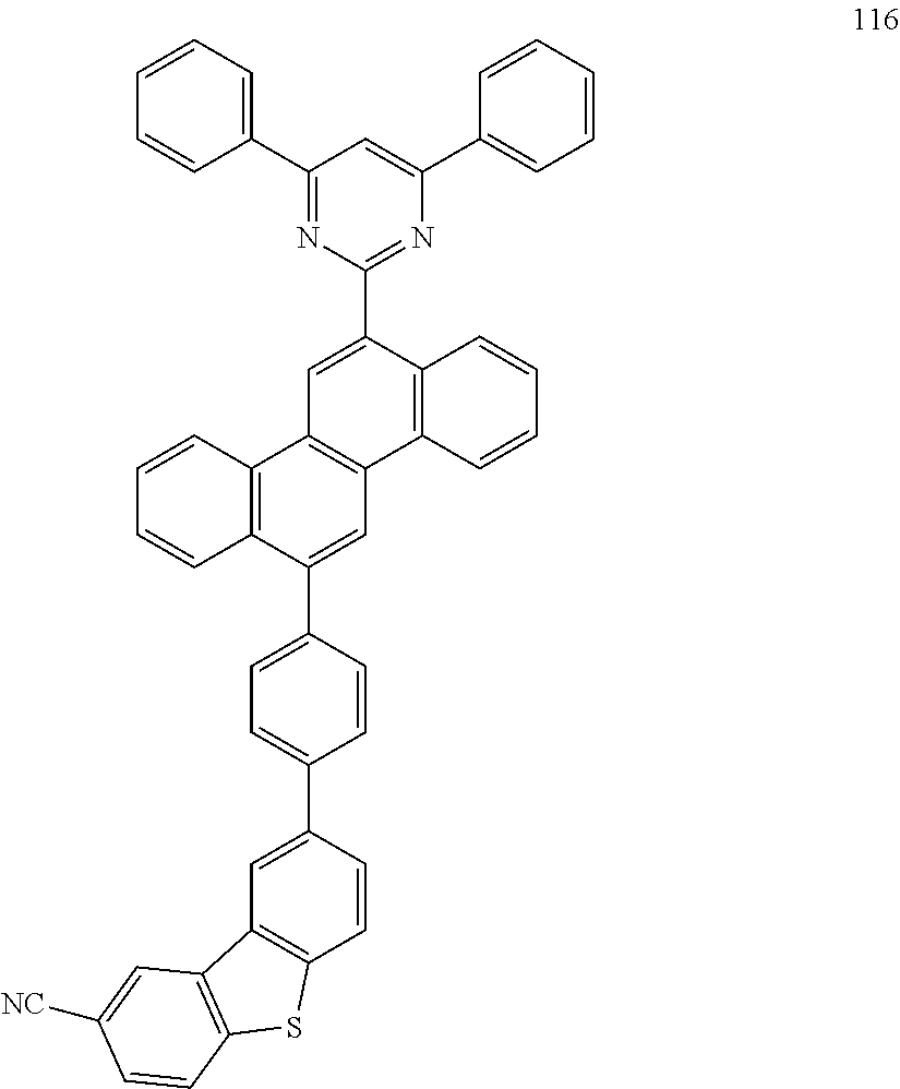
C12=C(C=CC=C1)C1=C(C=C2C2=CC=C(C3=CC4=C(C=C3)SC3=C4C=C([NC])C=C3)C=C2)C2=C(C(C3=NC(C4=CC=CC=C4)=CC(C4=CC=CC=C4)=N3)=C1)C=CC=C2
